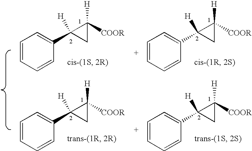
C1=CC=CC(C2([H])CC2([H])[COOR])=C1.C1=CC=CC(C2([H])CC2([H])[COOR])=C1.C1=CC=CC(C2([H])CC2([H])[COOR])=C1.C1=CC=CC(C2([H])CC2([H])[COOR])=C1
